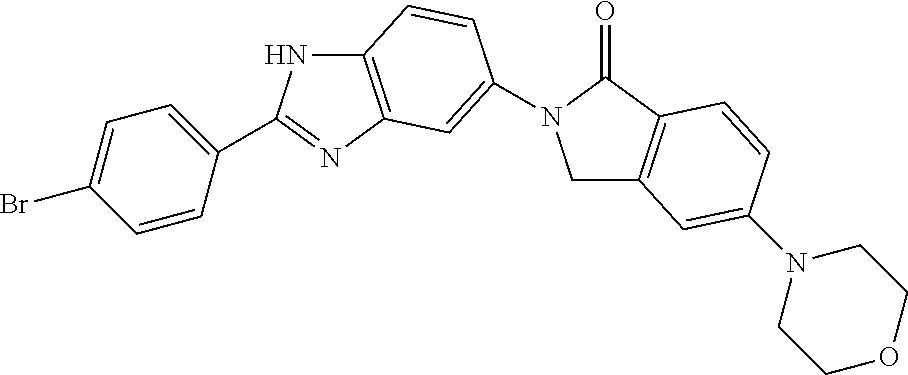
C1C2=C(C(=O)N1C1=CC3=C(NC(C4=CC=C(Br)C=C4)=N3)C=C1)C=CC(N1CCOCC1)=C2
